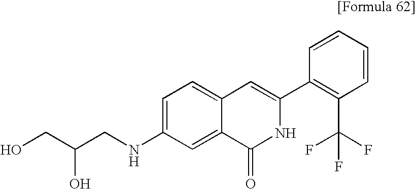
C1(C(F)(F)F)=C(C2=CC3=CC=C(NCC(CO)O)C=C3C(=O)N2)C=CC=C1
